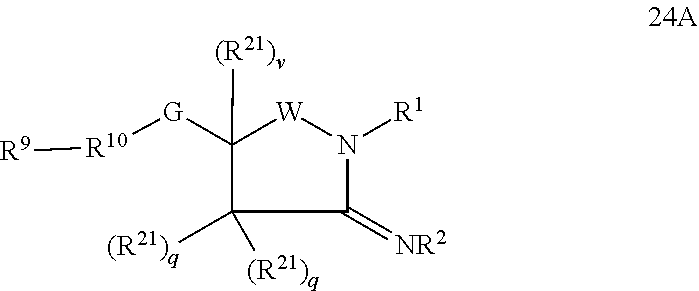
C1(=[NR2])N([R1])[W]C([G][R10][R9])([(R21)v])C1([(R21)q])[(R21)q]
